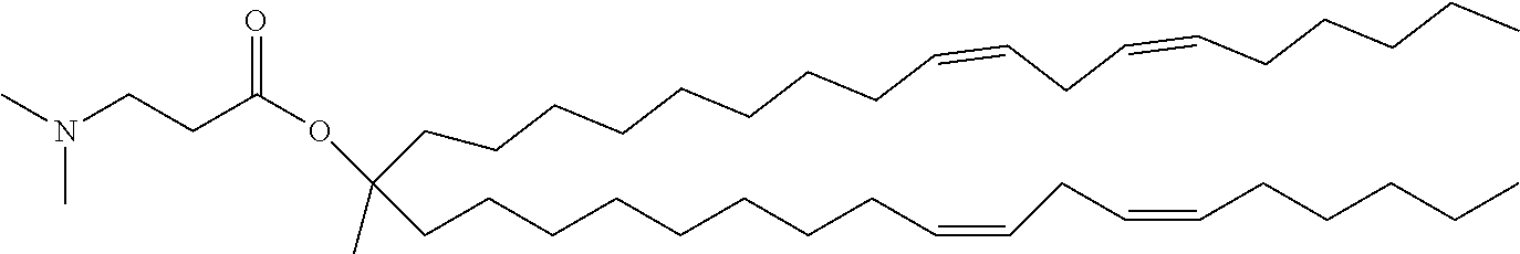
C(CCCCCCCCC=CCC=CCCCCC)(CCCCCCCCC=CCC=CCCCCC)(C)OC(=O)CCN(C)C
